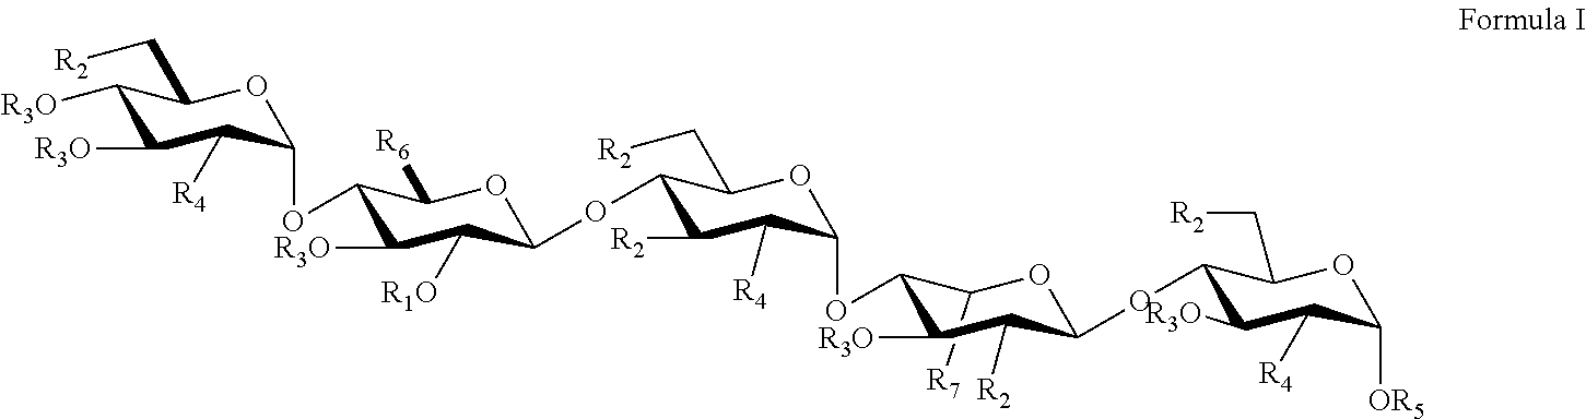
C1([R7])C(OC2C([R4])C([R2])C(OC3C([R1O])C([R3O])C(OC4C([R4])C([R3O])C([R3O])C(C[R2])O4)C([R6])O3)C(C[R2])O2)C([R3O])C([R2])C(OC2C([R3O])C([R4])C([OR5])OC2C[R2])O1
